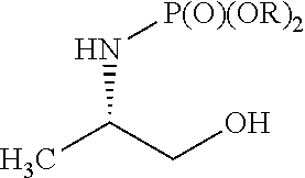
OCC(C)N[P(O)(OR)2]
